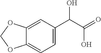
C1=C2C(=CC=C1C(C(=O)O)O)OCO2
